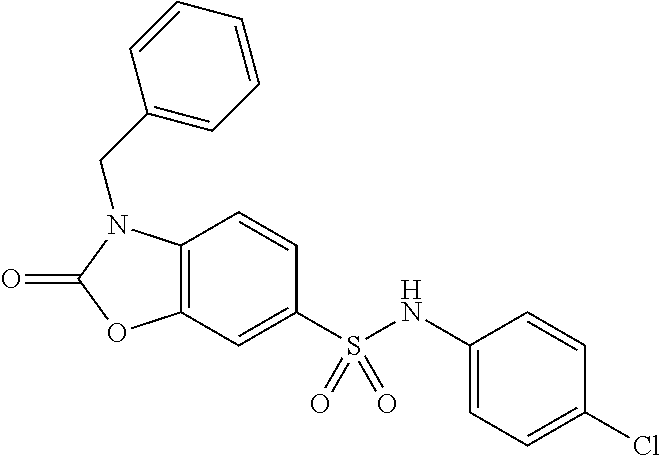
C1=CC2=C(C=C1S(NC1=CC=C(Cl)C=C1)(=O)=O)OC(=O)N2CC1=CC=CC=C1
